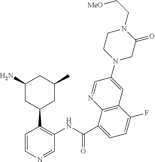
C1(N)CC(C2=C(NC(C3=CC=C(F)C4=C3N=CC(N3CC(=O)N(CC[MeO])CC3)=C4)=O)C=NC=C2)CC(C)C1
